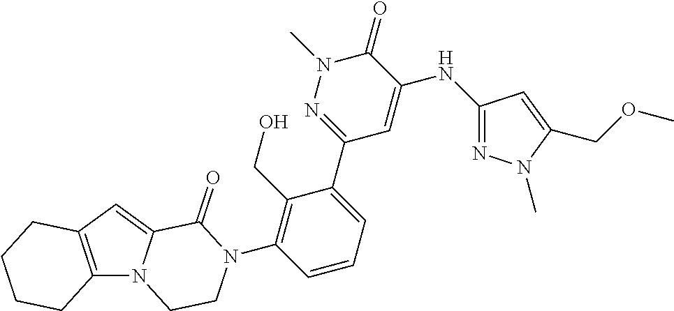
C12=C(C=C3N1CCN(C1=C(CO)C(C4=NN(C)C(=O)C(NC5=NN(C)C(COC)=C5)=C4)=CC=C1)C3=O)CCCC2
